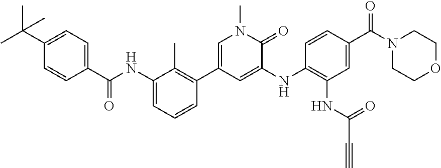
C1=CC(C(=O)NC2=CC=CC(C3=CN(C)C(=O)C(NC4=C(NC(=O)C#C)C=C(C(N5CCOCC5)=O)C=C4)=C3)=C2C)=CC=C1C(C)(C)C
